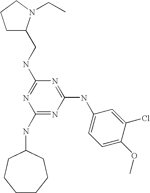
C1(NC2CCCCCC2)=NC(NC2=CC=C(OC)C(Cl)=C2)=NC(NCC2CCCN2CC)=N1
